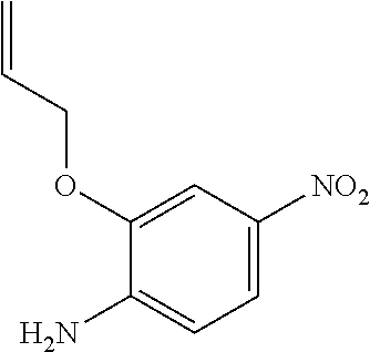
C1=C([NO2])C=C(OCC=C)C(N)=C1
